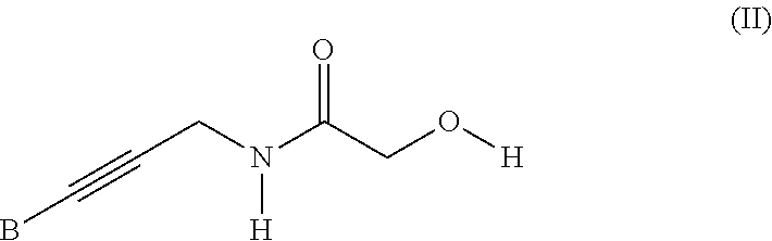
C(CN(C(CO[H])=O)[H])#CB
